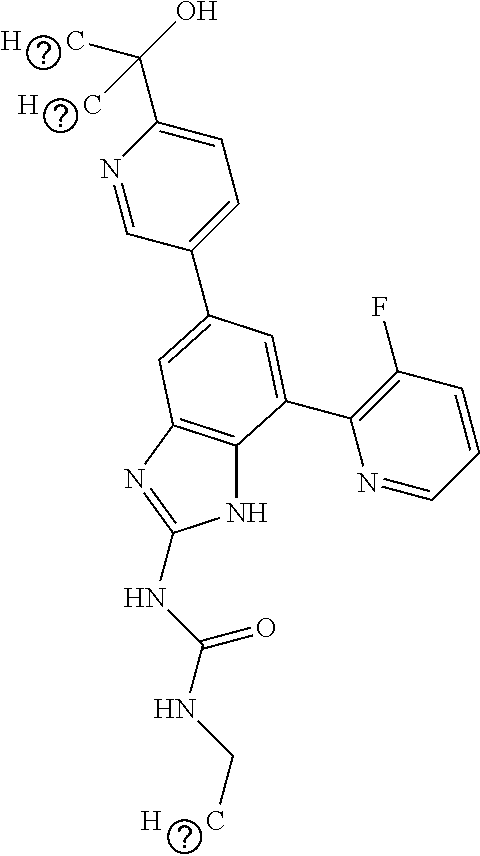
N1=CC(C2=CC3=C(NC(NC(NC[H      C])=O)=N3)C(C3=C(F)C=CC=N3)=C2)=CC=C1C(O)([H      C])[H      C]
